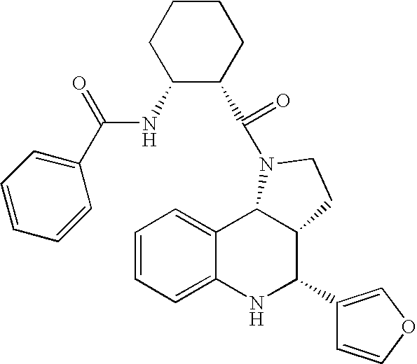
C1=CC=C2C(=C1)C1C(C(C3=COC=C3)N2)CCN1C(=O)C1C(NC(=O)C2=CC=CC=C2)CCCC1
